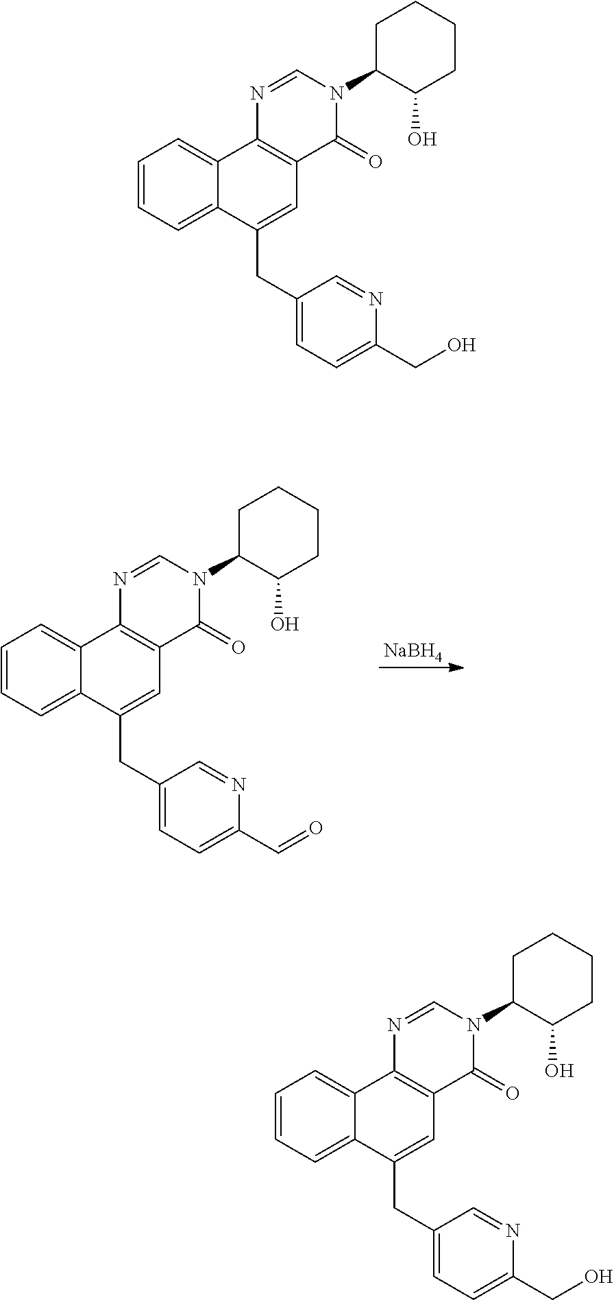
[NaBH4].C1=CC=C2C(=C1)C1=C(C=C2CC2=CC=C(C=O)N=C2)C(=O)N(C2C(O)CCCC2)C=N1.C1=CC=C2C(=C1)C1=C(C=C2CC2=CC=C(CO)N=C2)C(=O)N(C2C(O)CCCC2)C=N1.C1=CC=C2C(=C1)C1=C(C=C2CC2=CC=C(CO)N=C2)C(=O)N(C2C(O)CCCC2)C=N1
